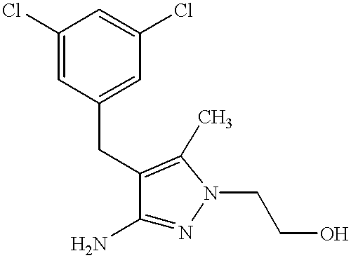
C1(N)=NN(CCO)C(C)=C1CC1=CC(Cl)=CC(Cl)=C1
